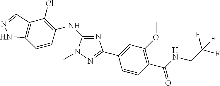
C12=C(C=CC(NC3=NC(C4=CC(OC)=C(C(NCC(F)(F)F)=O)C=C4)=NN3C)=C1Cl)NN=C2
